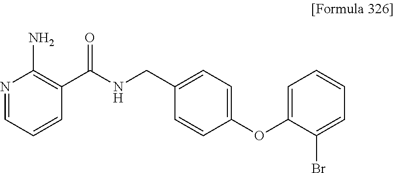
N1=CC=CC(C(NCC2=CC=C(OC3=CC=CC=C3Br)C=C2)=O)=C1N
